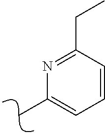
N1=C(CC)C=CC=C1C
